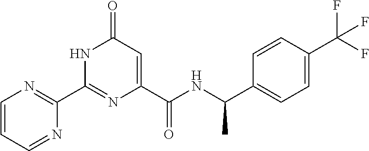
C1(=O)C=C(C(NC(C2=CC=C(C(F)(F)F)C=C2)C)=O)N=C(C2=NC=CC=N2)N1
